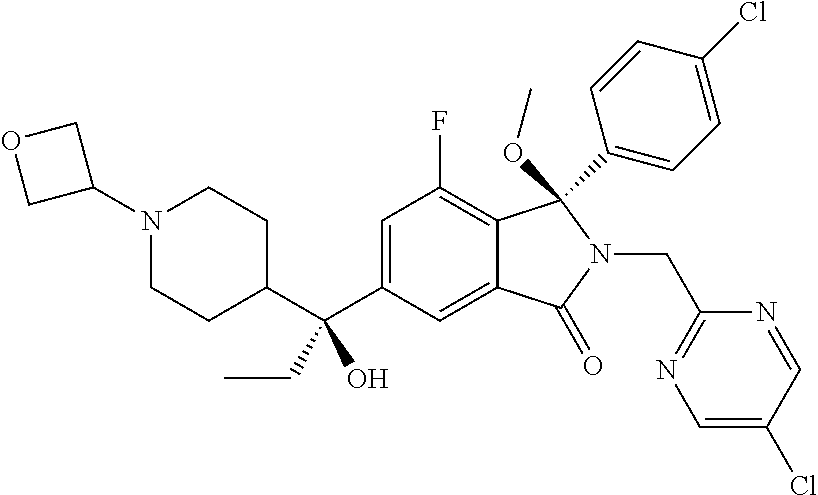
C1=C(C(C2CCN(C3COC3)CC2)(O)CC)C=C2C(=C1F)C(C1=CC=C(Cl)C=C1)(OC)N(CC1=NC=C(Cl)C=N1)C2=O
